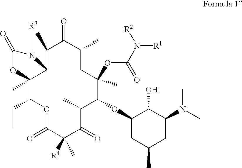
C1C(C)C(=O)C(C)C2C(C)(C(CC)OC(=O)C([R4])(C)C(=O)C(C)C(OC3CC(C)CC(N(C)C)C3O)C1(OC(=O)N([R1])[R2])C)OC(=O)N2[R3]
